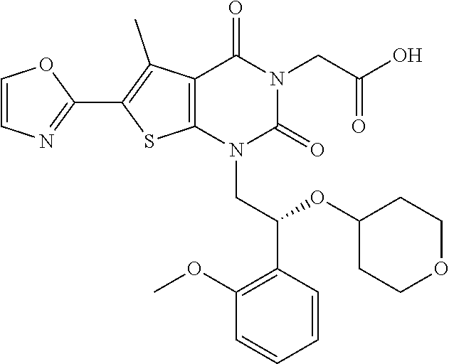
C12=C(N(CC(C3=C(OC)C=CC=C3)OC3CCOCC3)C(=O)N(CC(O)=O)C1=O)SC(C1=NC=CO1)=C2C
